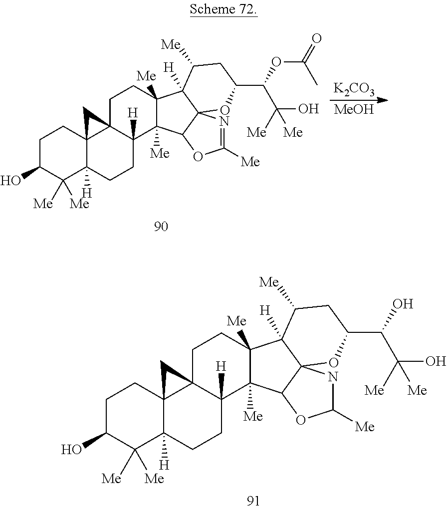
C1C(O)C([Me])([Me])C2([H])C3(C1)C1(CCC4([Me])C([Me])(C5C6(C4([H])C([Me])CC(C(O)C([Me])(O)[Me])O6)NC([Me])O5)C1([H])CC2)C3.C1C(O)C([Me])([Me])C2([H])C3(C1)C1(CCC4([Me])C([Me])(C5C6(C4([H])C([Me])CC(C(OC(=O)C)C([Me])(O)[Me])O6)N=C([Me])O5)C1([H])CC2)C3.[K2CO3].[MeOH]
